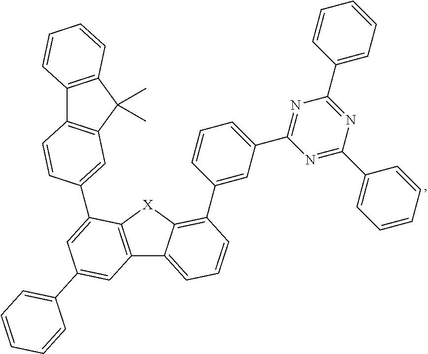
C12=C([X]C3=C(C4=CC(C5=NC(C6=CC=CC=C6)=NC(C6=CC=CC=C6)=N5)=CC=C4)C=CC=C13)C(C1=CC3=C(C4=C(C3(C)C)C=CC=C4)C=C1)=CC(C1=CC=CC=C1)=C2
